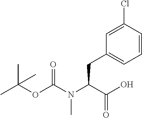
CC(OC(N(C(C(O)=O)CC1=CC=CC(Cl)=C1)C)=O)(C)C
